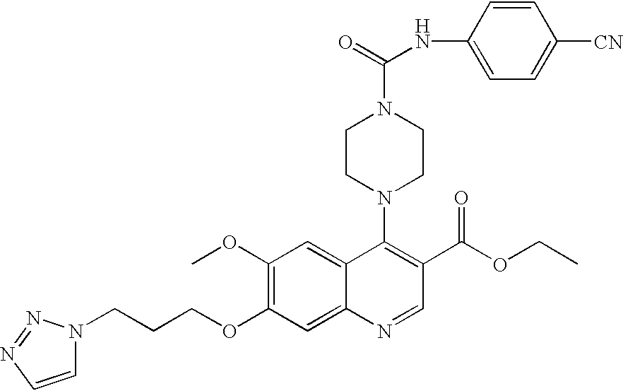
C1(OC)=C(OCCCN2C=CN=N2)C=C2C(=C1)C(N1CCN(C(=O)NC3=CC=C([CN])C=C3)CC1)=C(C(OCC)=O)C=N2
